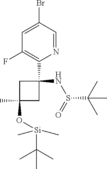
C1(C)(O[Si](C(C)(C)C)(C)C)CC(C2=C(F)C=C(Br)C=N2)(NS(C(C)(C)C)=O)C1
